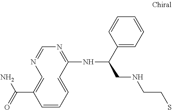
C1=C(C(=O)N)C=CC=CC(NC(CNCCS)C2=CC=CC=C2)=NC=N1
